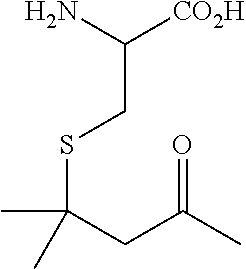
C(CSC(CC(C)=O)(C)C)(N)[CO2H]
